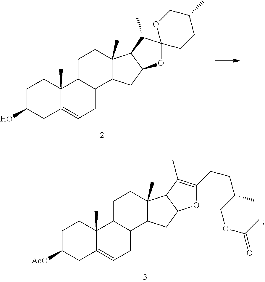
C1C([AcO])CC2=CCC3C(C2(C)C1)CCC1(C)C3CC2C1C(C)=C(CCC(COC(C)=O)C)O2.C1C(O)CC2=CCC3C(C2(C)C1)CCC1(C)C3CC2C1C(C)C1(O2)CCC(C)CO1
